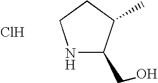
N1C(CO)C(C)CC1.Cl
